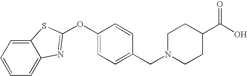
C1(CN2CCC(C(O)=O)CC2)=CC=C(OC2=NC3=CC=CC=C3S2)C=C1
